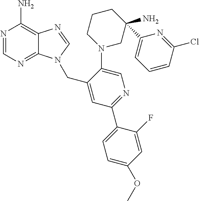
C1=NC(N)=C2C(=N1)N(CC1=CC(C3=CC=C(OC)C=C3F)=NC=C1N1CC(N)(C3=CC=CC(Cl)=N3)CCC1)C=N2
